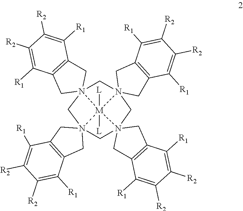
C1C2=C(C([R1])=C([R2])C([R2])=C2[R1])CN123[M]14([L])([L])N5(CC6=C(C5)C([R1])=C([R2])C([R2])=C6[R1])(CN15(CC1=C(C5)C([R1])=C([R2])C([R2])=C1[R1])C2)CN41(CC2=C(C([R1])=C([R2])C([R2])=C2[R1])C1)C3
